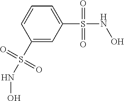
C1(S(=O)(=O)NO)=CC(S(NO)(=O)=O)=CC=C1
